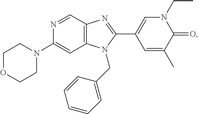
C1(N2CCOCC2)=CC2=C(C=N1)N=C(C1=CN(CC)C(=O)C(C)=C1)N2CC1=CC=CC=C1
